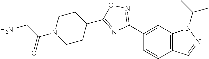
C1(C2=NOC(C3CCN(C(CN)=O)CC3)=N2)=CC2=C(C=C1)C=NN2C(C)C
